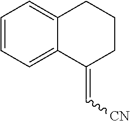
C1=CC=C2C(=C1)CCCC2=C[CN]
